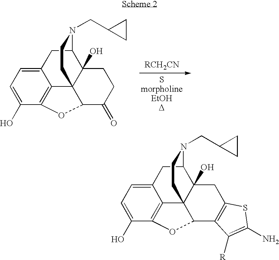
C12=CC=C(O)C3=C1C14C(O)(C(C2)N(CC2CC2)CC1)CCC(=O)C4O3.C12=CC=C(O)C3=C1C14C(O)(C(C2)N(CC2CC2)CC1)CC1=C(C4O3)C([R])=C(N)S1
